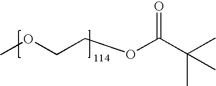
COCCOC(C(C)(C)C)=O
